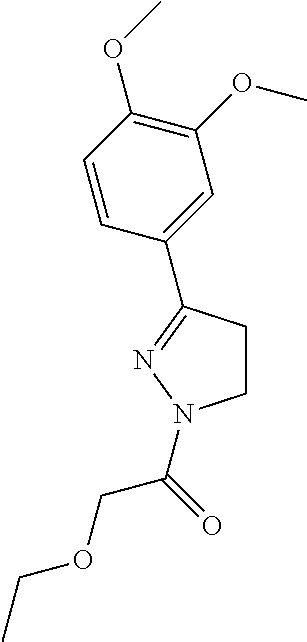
C1CC(C2=CC(OC)=C(OC)C=C2)=NN1C(COCC)=O
